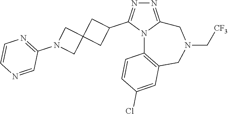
N1=C2N(C(C3CC4(C3)CN(C3=NC=CN=C3)C4)=N1)C1=C(CN(C[CF3])C2)C=C(Cl)C=C1
